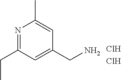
N1=C(CC)C=C(CN)C=C1C.Cl.Cl
